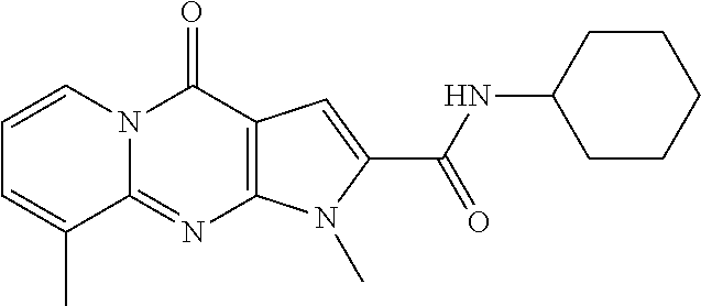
C1=CN2C(=NC3=C(C2=O)C=C(C(NC2CCCCC2)=O)N3C)C(C)=C1
